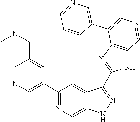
C1(C2=CN=CC(CN(C)C)=C2)=NC=C2C(=C1)C(C1=NC3=C(N1)C=NC=C3C1=CN=CC=C1)=NN2
